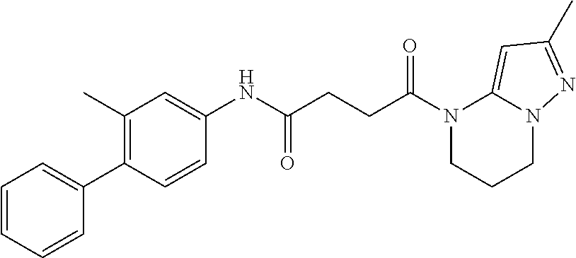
N1(C(CCC(NC2=CC(C)=C(C3=CC=CC=C3)C=C2)=O)=O)CCCN2C1=CC(C)=N2
